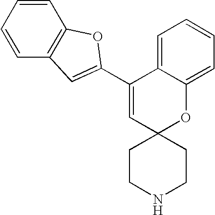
C1(C2=CC3=C(C=CC=C3)O2)=CC2(OC3=CC=CC=C13)CCNCC2
